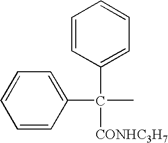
C1=CC(C(C2=CC=CC=C2)([CONHC3H7])C)=CC=C1
